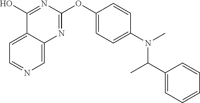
C12=CC=NC=C1N=C(OC1=CC=C(N(C)C(C3=CC=CC=C3)C)C=C1)N=C2O
